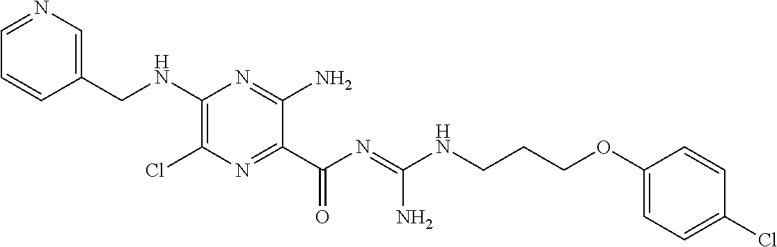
N1=CC=CC(CNC2=C(Cl)N=C(C(N=C(NCCCOC3=CC=C(Cl)C=C3)N)=O)C(N)=N2)=C1
